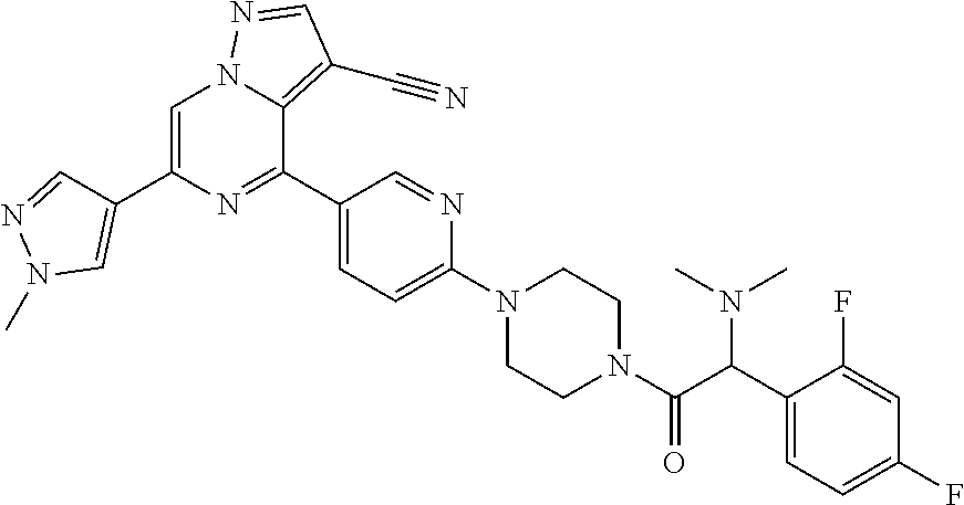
C1(C(C(N2CCN(C3=CC=C(C4=NC(C5=CN(C)N=C5)=CN5C4=C(C#N)C=N5)C=N3)CC2)=O)N(C)C)=CC=C(F)C=C1F
